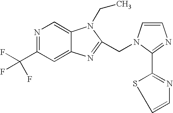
N1=C(C(F)(F)F)C=C2C(=C1)N(CC)C(CN1C=CN=C1C1=NC=CS1)=N2
